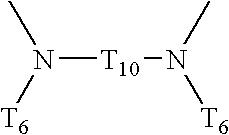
N([T10]N([T6])C)(C)[T6]
